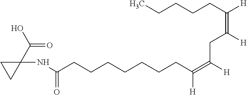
N(C(CCCCCCCC(=C([H])CC([H])=C([H])CCCCC)[H])=O)C1(C(=O)O)CC1
